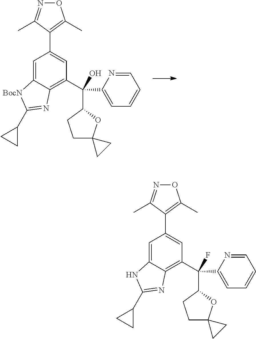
C1=C2C(=C(C(C3=CC=CC=N3)(C3CCC4(O3)CC4)O)C=C1C1=C(C)ON=C1C)N=C(C1CC1)[BocN]2.C1=C2C(=C(C(C3=CC=CC=N3)(C3CCC4(O3)CC4)F)C=C1C1=C(C)ON=C1C)N=C(C1CC1)N2
